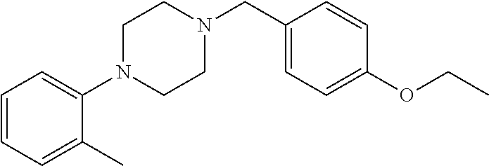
C1(CN2CCN(C3=CC=CC=C3C)CC2)=CC=C(OCC)C=C1
